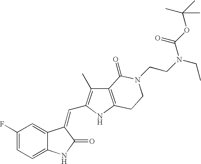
C1=C(F)C=C2C(=C1)NC(=O)C2=CC1=C(C)C2=C(N1)CCN(CCN(CC)C(OC(C)(C)C)=O)C2=O
